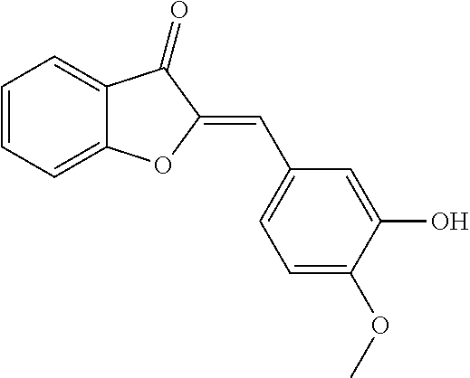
C1=CC=C2C(=C1)C(=O)C(=CC1=CC=C(OC)C(O)=C1)O2
